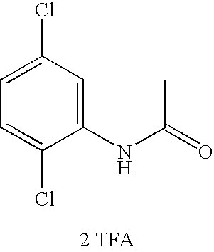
[2 TFA].N(C(=O)C)C1=CC(Cl)=CC=C1Cl
